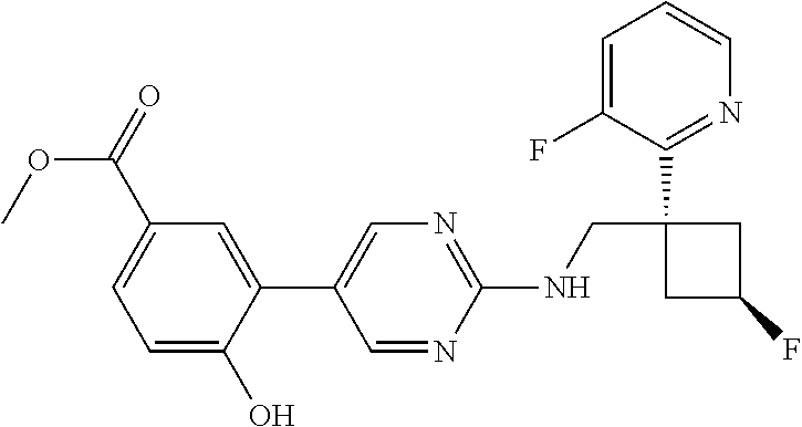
C1(C2=CN=C(NCC3(C4=NC=CC=C4F)CC(F)C3)N=C2)=CC(C(=O)OC)=CC=C1O
